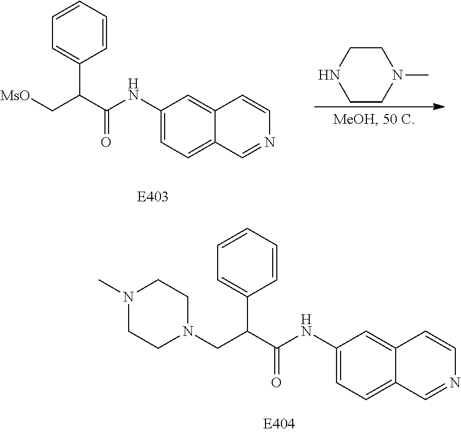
C1=CC=CC=C1C(C(NC1=CC=C2C(=C1)C=CN=C2)=O)C[MsO].C1CNCCN1C.C1=CC=CC=C1C(C(NC1=CC=C2C(=C1)C=CN=C2)=O)CN1CCN(C)CC1
